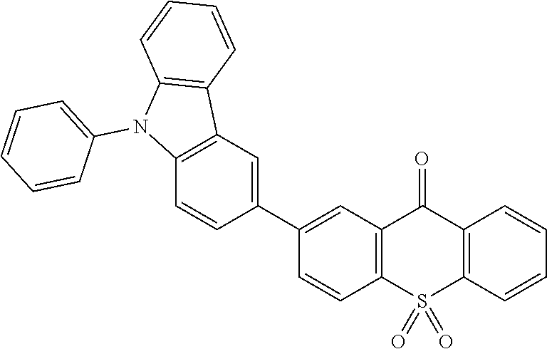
C12=C(C=C(C3=CC4=C(C=C3)S(=O)(=O)C3=C(C4=O)C=CC=C3)C=C1)C1=C(N2C2=CC=CC=C2)C=CC=C1
